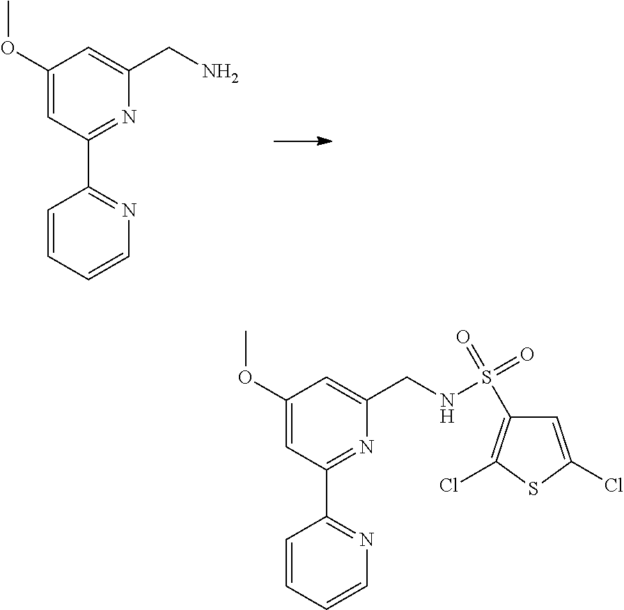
C1(OC)=CC(C2=NC=CC=C2)=NC(CN)=C1.C1(OC)=CC(C2=NC=CC=C2)=NC(CNS(=O)(=O)C2=C(Cl)SC(Cl)=C2)=C1
